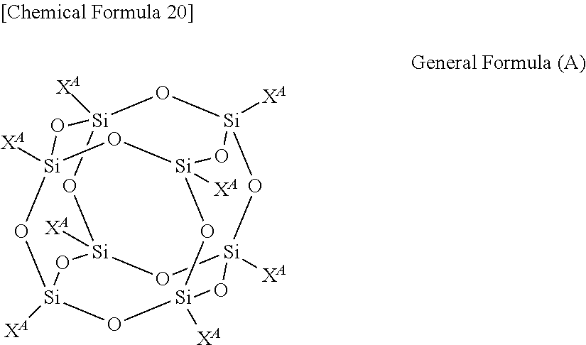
O1[Si]2([XA])O[Si]3([XA])O[Si]4([XA])O[Si]1([XA])O[Si]1([XA])O[Si]([XA])(O[Si]([XA])(O[Si]([XA])(O1)O4)O3)O2
